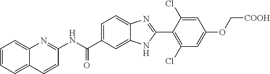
C12=CC=CC=C1C=CC(NC(C1=CC=C3C(=C1)NC(C1=C(Cl)C=C(OC[COOH])C=C1Cl)=N3)=O)=N2
